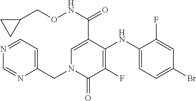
C1(NC2=C(F)C(=O)N(CC3=CC=NC=N3)C=C2C(NOCC2CC2)=O)=CC=C(Br)C=C1F
